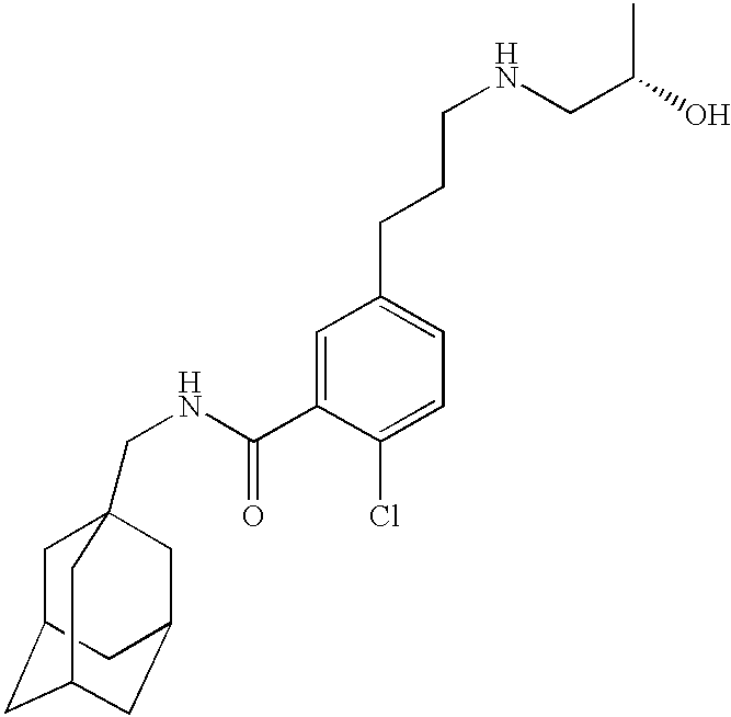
C1C2CC3CC(CC1(CNC(C1=CC(CCCNCC(O)C)=CC=C1Cl)=O)C3)C2
